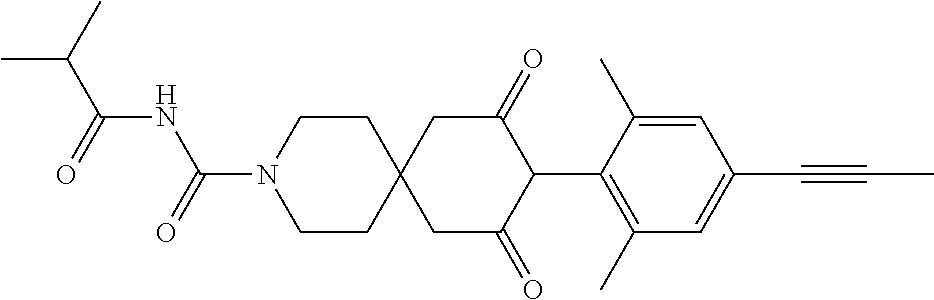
C1CN(C(=O)NC(C(C)C)=O)CCC12CC(=O)C(C1=C(C)C=C(C#CC)C=C1C)C(=O)C2
